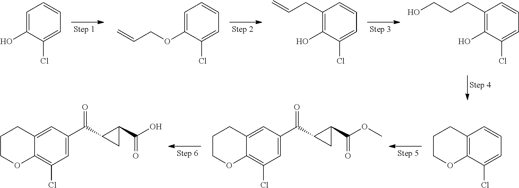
C1=C(O)C(Cl)=CC=C1.C1=C(OCC=C)C(Cl)=CC=C1.C1(CC=C)=C(O)C(Cl)=CC=C1.C1(CCCO)=C(O)C(Cl)=CC=C1.C12=C(C(Cl)=CC=C1)OCCC2.C12=CC(C(C3C(C(OC)=O)C3)=O)=CC(Cl)=C1OCCC2.C12=CC(C(C3C(C(O)=O)C3)=O)=CC(Cl)=C1OCCC2
